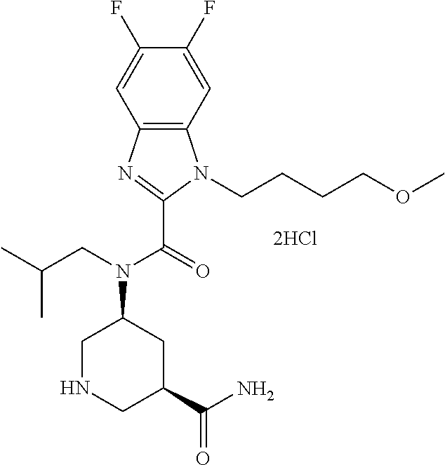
C1(F)=CC2=C(C=C1F)N(CCCCOC)C(C(=O)N(CC(C)C)C1CNCC(C(=O)N)C1)=N2
